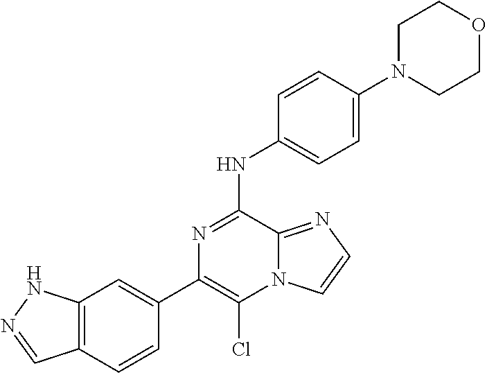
C1(C2=CC3=C(C=C2)C=NN3)=C(Cl)N2C(=NC=C2)C(NC2=CC=C(N3CCOCC3)C=C2)=N1
